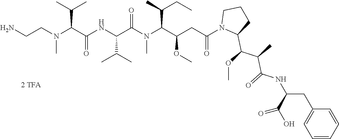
NCCN(C(C(C)C)C(NC(C(=O)N(C(C(C)CC)C(CC(N1C(C(OC)C(C)C(=O)NC(CC2=CC=CC=C2)C(O)=O)CCC1)=O)OC)C)C(C)C)=O)C
